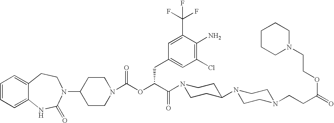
C12=CC=CC=C1NC(=O)N(C1CCN(C(OC(C(=O)N3CCC(N4CCN(CCC(=O)OCCN5CCCCC5)CC4)CC3)CC3=CC(Cl)=C(N)C(C(F)(F)F)=C3)=O)CC1)CC2
